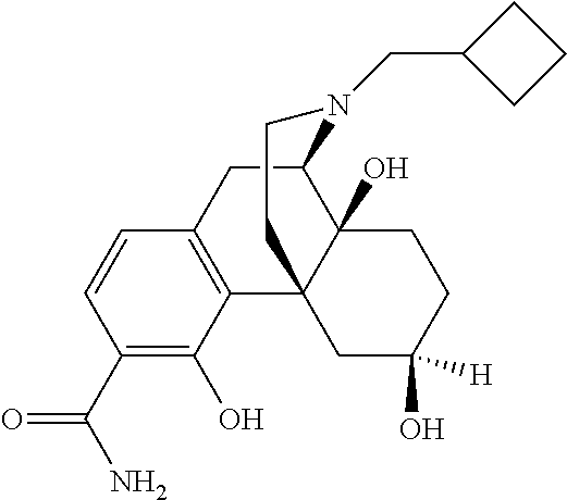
C1(C(=O)N)=C(O)C2=C(C=C1)CC1C3(O)C2(CC([H])(O)CC3)CCN1CC1CCC1
